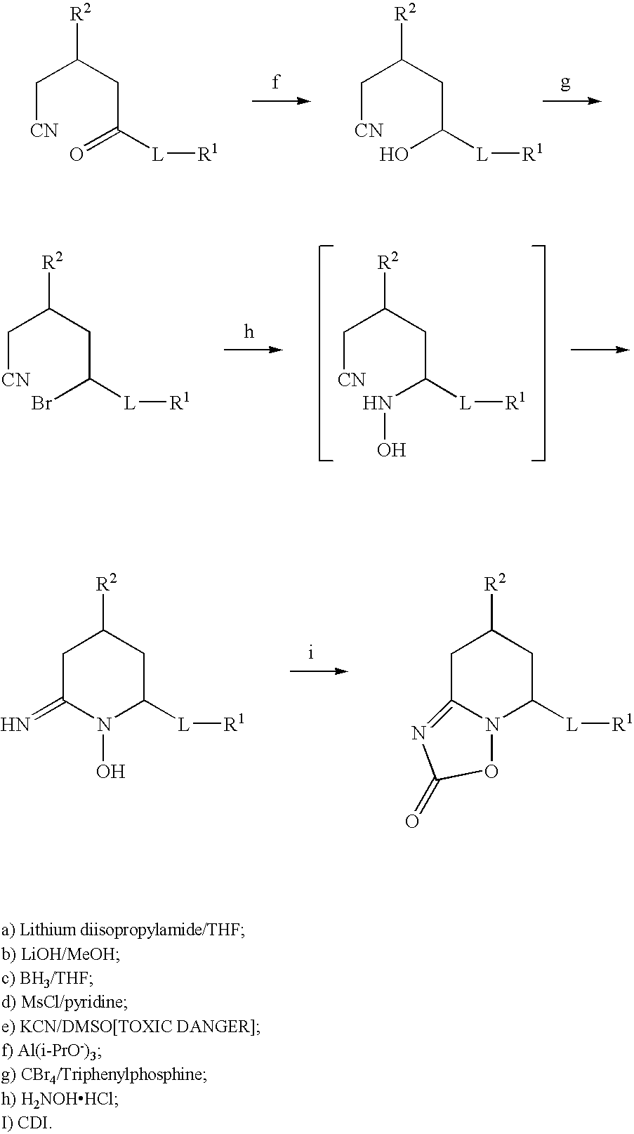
C(C(CC(=O)[L][R1])[R2])[CN].C(C(CC(O)[L][R1])[R2])[CN].C(C(CC(Br)[L][R1])[R2])[CN].C(C(CC(NO)[L][R1])[R2])[CN].C1C([R2])CC([L][R1])N(O)C1=N.C1C([R2])CC([L][R1])N2C1=NC(=O)O2
